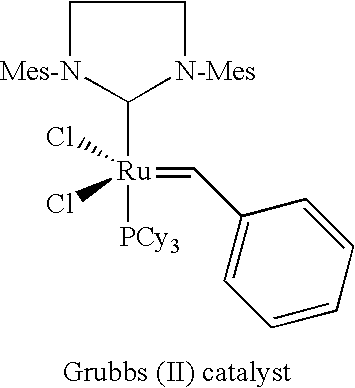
C1=CC=CC(C=[Ru](C2[N-Mes]CC[Mes-N]2)([PCy3])(Cl)Cl)=C1
